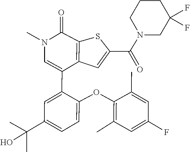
C1(C)=C(OC2=CC=C(C(O)(C)C)C=C2C2=CN(C)C(=O)C3=C2C=C(C(N2CC(F)(F)CCC2)=O)S3)C(C)=CC(F)=C1
